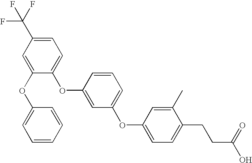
C1=C(OC2=CC=CC=C2)C(OC2=CC(OC3=CC=C(CCC(O)=O)C(C)=C3)=CC=C2)=CC=C1C(F)(F)F
